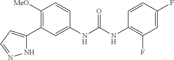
C1([OMe])=C(C2=CC=NN2)C=C(NC(=O)NC2=C(F)C=C(F)C=C2)C=C1
